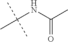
N(C(C)(C)C)C(C)=O
